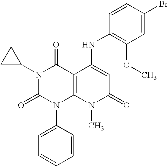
N1(C2CC2)C(=O)N(C2=CC=CC=C2)C2=C(C1=O)C(NC1=C(OC)C=C(Br)C=C1)=CC(=O)N2C
